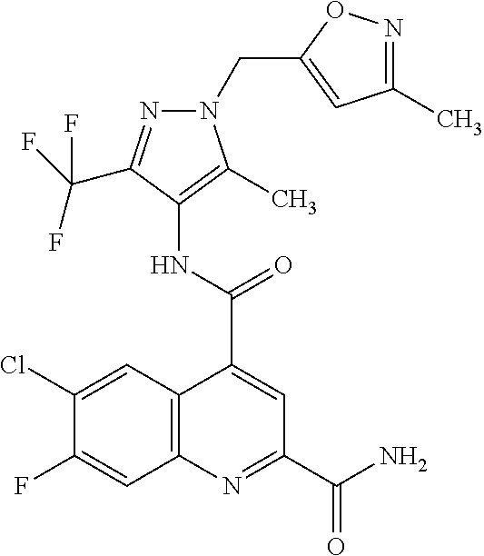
C12=C(N=C(C(N)=O)C=C1C(NC1=C(C)N(CC3=CC(C)=NO3)N=C1C(F)(F)F)=O)C=C(F)C(Cl)=C2
